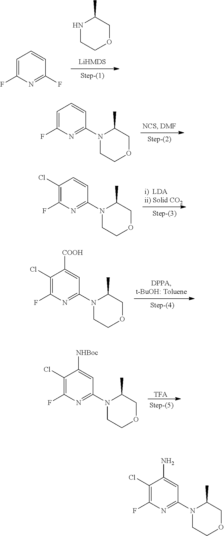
C1CNC(C)CO1.C1(F)=NC(F)=CC=C1.C1CN(C2=NC(F)=CC=C2)C(C)CO1.C1CN(C2=NC(F)=C(Cl)C=C2)C(C)CO1.C1CN(C2=NC(F)=C(Cl)C([COOH])=C2)C(C)CO1.C1CN(C2=NC(F)=C(Cl)C([NHBoc])=C2)C(C)CO1.[TFA].C1CN(C2=NC(F)=C(Cl)C(N)=C2)C(C)CO1
